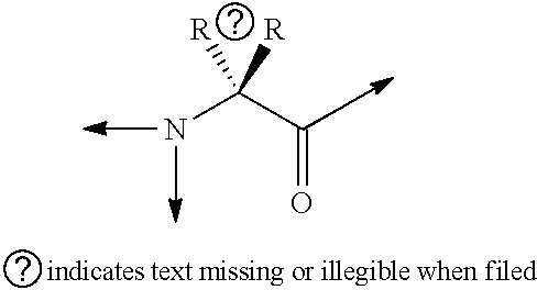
NC(C=O)([R])[R]
